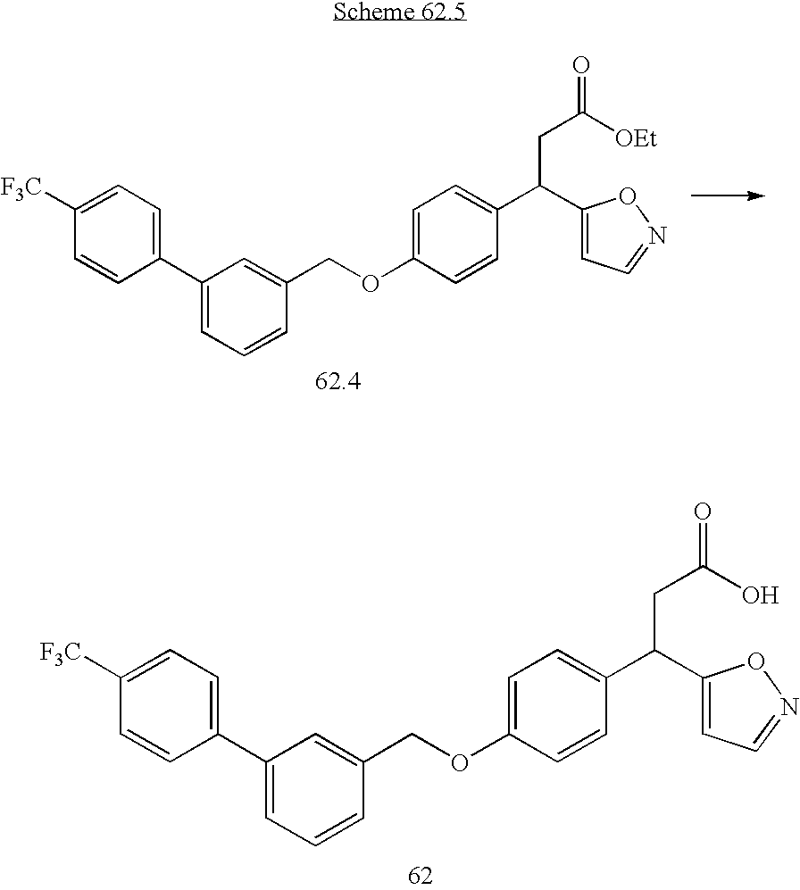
C1=C(OCC2=CC(C3=CC=C([F3C])C=C3)=CC=C2)C=CC(C(CC(=O)[OEt])C2=CC=NO2)=C1.C1=C(OCC2=CC(C3=CC=C([F3C])C=C3)=CC=C2)C=CC(C(CC(=O)O)C2=CC=NO2)=C1
